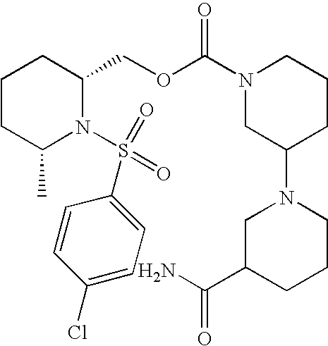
C1CC(C)N(S(=O)(=O)C2=CC=C(Cl)C=C2)C(COC(N2CC(N3CC(C(N)=O)CCC3)CCC2)=O)C1
